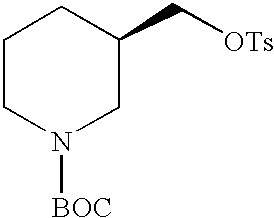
C1CN([BOC])CC(C[OTs])C1
